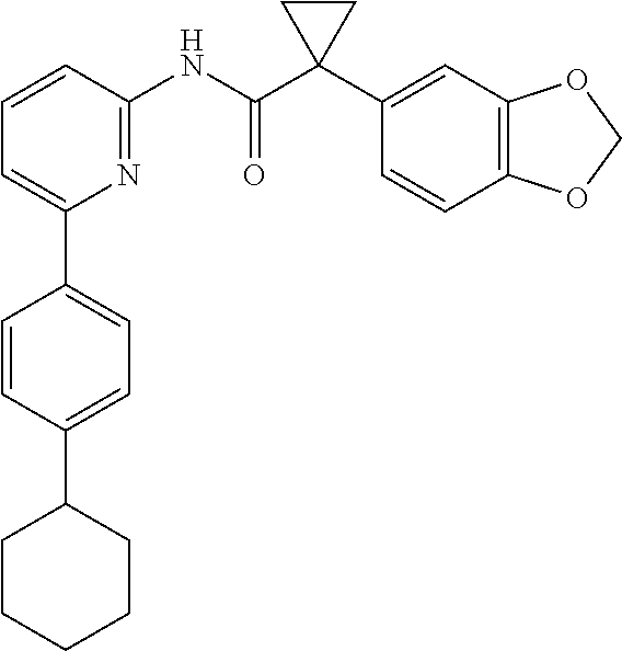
C1=CC(NC(C2(C3=CC4=C(C=C3)OCO4)CC2)=O)=NC(C2=CC=C(C3CCCCC3)C=C2)=C1
